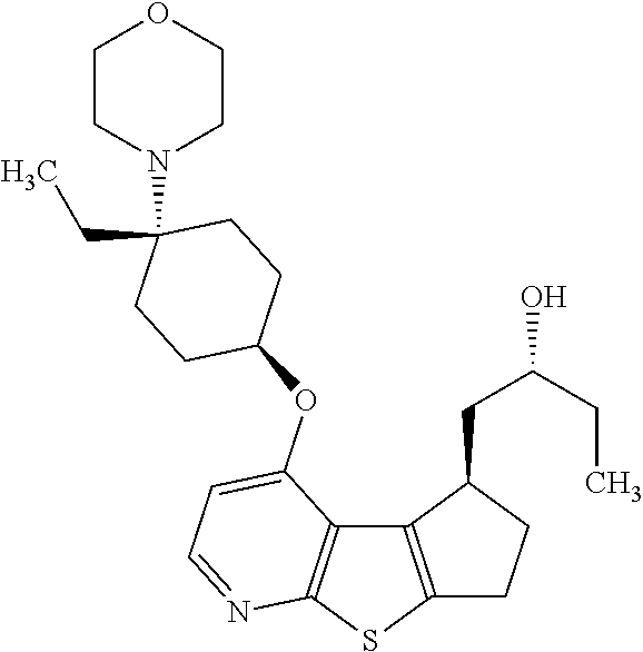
C12=C(SC3=C1C(OC1CCC(CC)(N4CCOCC4)CC1)=CC=N3)CCC2CC(O)CC
